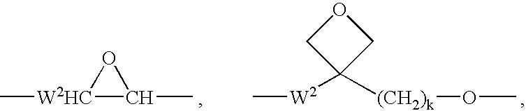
C[W2]C1([(CH2)k]OC)COC1.C[W2HC]1C(C)O1
